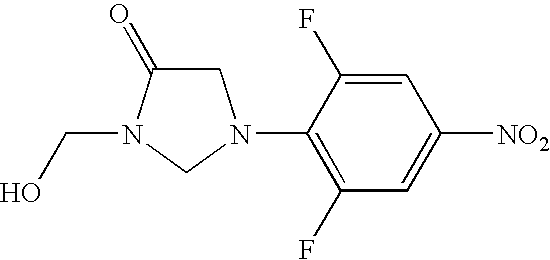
C(N1C(=O)CN(C2=C(F)C=C([NO2])C=C2F)C1)O
